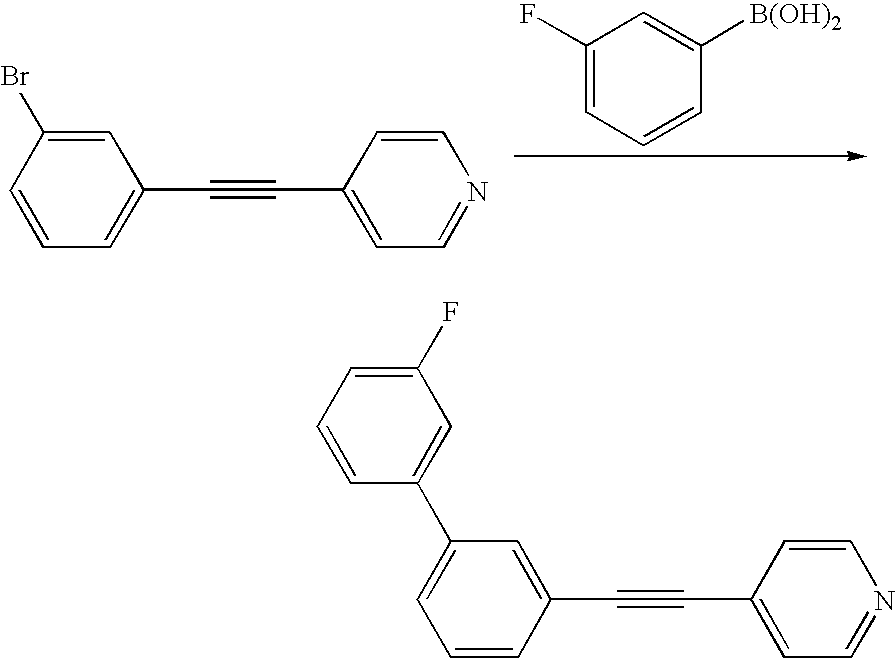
C1(F)=CC=CC([B(OH)2])=C1.C1=C(Br)C=CC=C1C#CC1=CC=NC=C1.C1=C(C#CC2=CC=NC=C2)C=CC=C1C1=CC(F)=CC=C1
